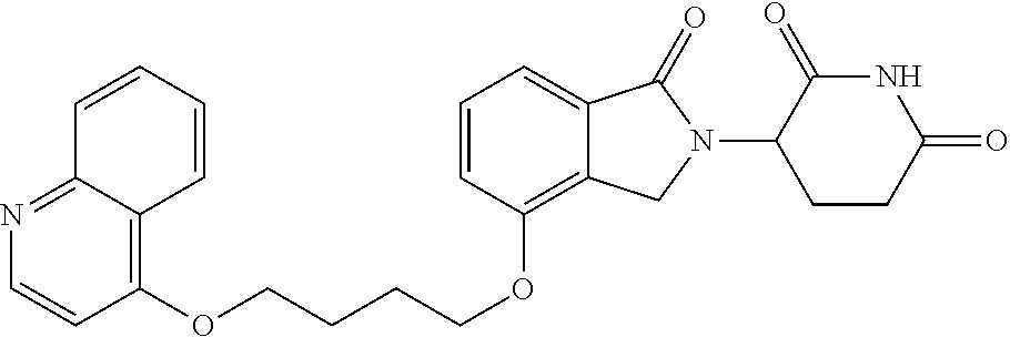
O(CCCCOC1=C2C(=CC=C1)C(=O)N(C1C(=O)NC(=O)CC1)C2)C1=C2C(=NC=C1)C=CC=C2
